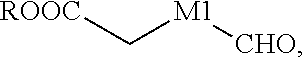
[ROOC]C[M1][CHO]
